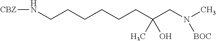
N(CCCCCCC(O)(C)CN(C)[BOC])[CBZ]
